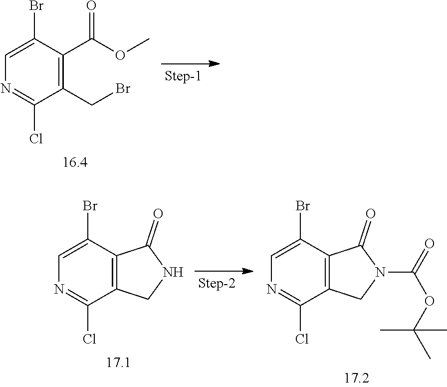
C1=C(Br)C(C(OC)=O)=C(CBr)C(Cl)=N1.C1=C(Br)C2=C(C(Cl)=N1)CNC2=O.C1=C(Br)C2=C(C(Cl)=N1)CN(C(OC(C)(C)C)=O)C2=O
